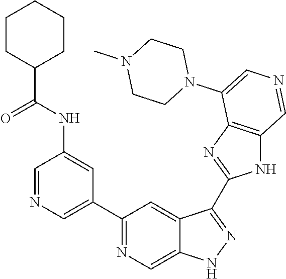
C1(C2=CN=CC(NC(=O)C3CCCCC3)=C2)=NC=C2C(=C1)C(C1=NC3=C(N1)C=NC=C3N1CCN(C)CC1)=NN2
